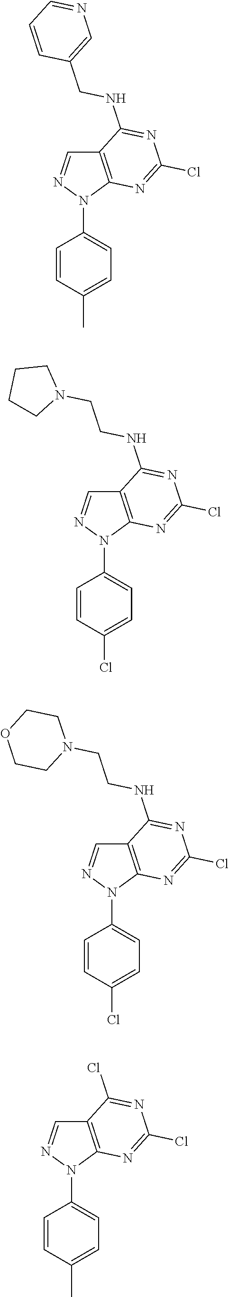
C1=CC(C)=CC=C1N1C2=C(C=N1)C(NCC1=CN=CC=C1)=NC(Cl)=N2.C1=CC(Cl)=CC=C1N1C2=C(C=N1)C(NCCN1CCCC1)=NC(Cl)=N2.C1=CC(Cl)=CC=C1N1C2=C(C=N1)C(NCCN1CCOCC1)=NC(Cl)=N2.C1=CC(C)=CC=C1N1C2=C(C=N1)C(Cl)=NC(Cl)=N2
